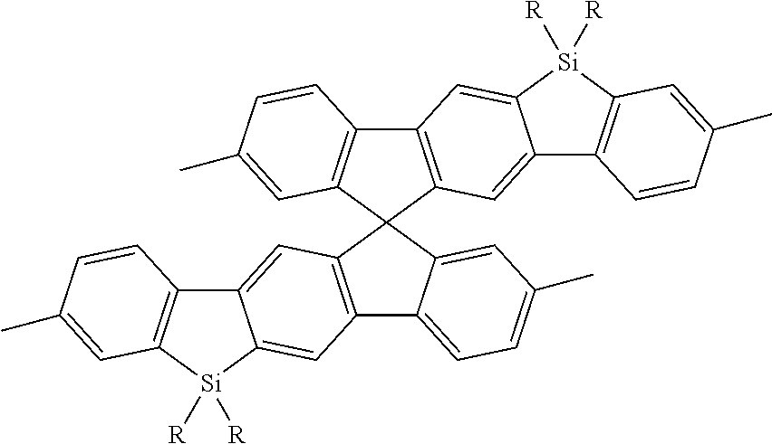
C12=C([Si]([R])([R])C3=CC4=C(C=C13)C1(C3=C4C=CC(C)=C3)C3=C(C4=CC=C(C)C=C41)C=C1C(=C3)C3=C([Si]1([R])[R])C=C(C)C=C3)C=C(C)C=C2
